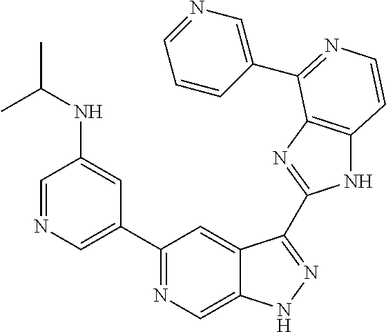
C1=NC=C(C2=NC=C3C(=C2)C(C2=NC4=C(N2)C=CN=C4C2=CN=CC=C2)=NN3)C=C1NC(C)C
